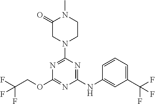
FC(COC1=NC(NC2=CC(C(F)(F)F)=CC=C2)=NC(N2CCN(C)C(=O)C2)=N1)(F)F
